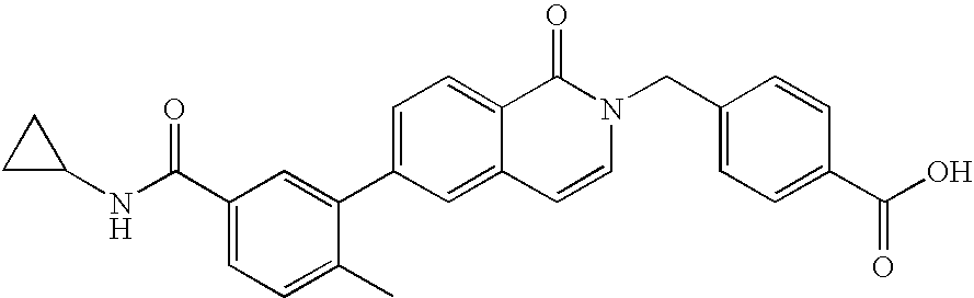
C1=C(C2=CC(C(NC3CC3)=O)=CC=C2C)C=C2C(=C1)C(=O)N(CC1=CC=C(C(O)=O)C=C1)C=C2
